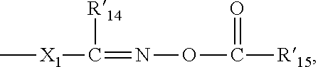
C[X1]C([R14])=NOC(=O)[R15]
